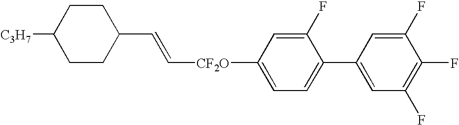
C1CC(C=C[CF2O]C2=CC=C(C3=CC(F)=C(F)C(F)=C3)C(F)=C2)CCC1[C3H7]
